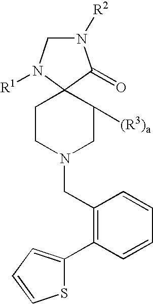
N1([R2])CN([R1])C2(C1=O)CCN(CC1=C(C3=CC=CS3)C=CC=C1)CC2[(R3)a]
